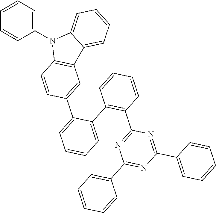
C1=CC=C(N2C3=C(C4=CC=CC=C24)C=C(C2=CC=CC=C2C2=C(C4=NC(C5=CC=CC=C5)=NC(C5=CC=CC=C5)=N4)C=CC=C2)C=C3)C=C1
